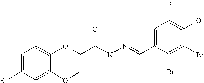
C(C(NN=CC1=CC(O)=C(O)C(Br)=C1Br)=O)OC1=CC=C(Br)C=C1OC
